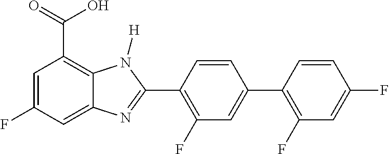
C1=C(F)C=C2C(=C1C(=O)O)N([H])C(C1=C(F)C=C(C3=C(F)C=C(F)C=C3)C=C1)=N2
